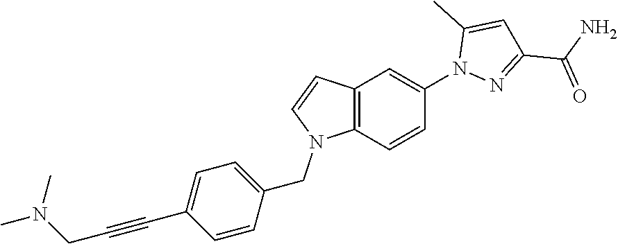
C12=C(C=CC(N3N=C(C(=O)N)C=C3C)=C1)N(CC1=CC=C(C#CCN(C)C)C=C1)C=C2
